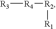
[R3][R4][R2][R1]
